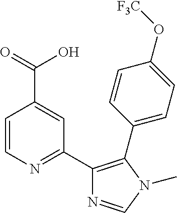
C1=CN=C(C2=C(C3=CC=C(O[F3C])C=C3)N(C)C=N2)C=C1C(=O)O
